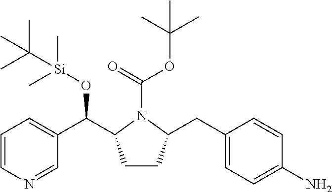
C1CC(CC2=CC=C(N)C=C2)N(C(OC(C)(C)C)=O)C1C(C1=CC=CN=C1)O[Si](C)(C)C(C)(C)C
